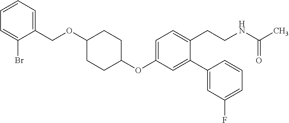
C1(OC2=CC=C(CCNC(C)=O)C(C3=CC(F)=CC=C3)=C2)CCC(OCC2=CC=CC=C2Br)CC1
